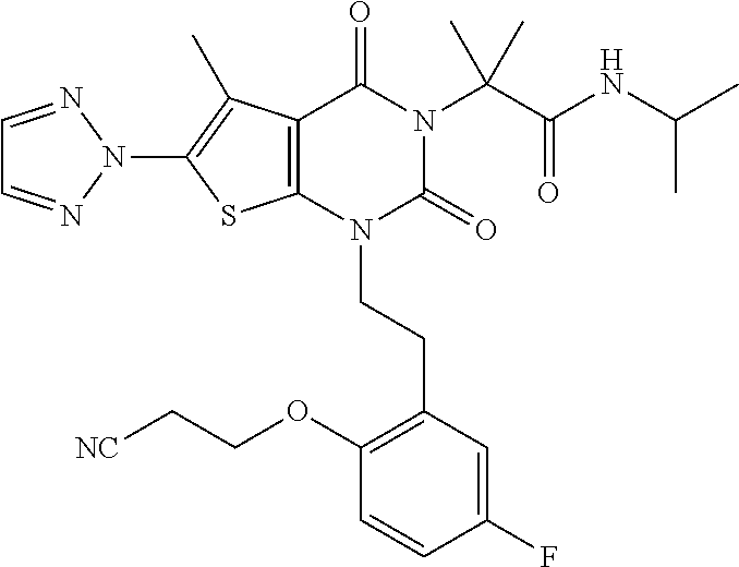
C12=C(N(CCC3=C(OCC[NC])C=CC(F)=C3)C(=O)N(C(C(NC(C)C)=O)(C)C)C1=O)SC(N1N=CC=N1)=C2C
